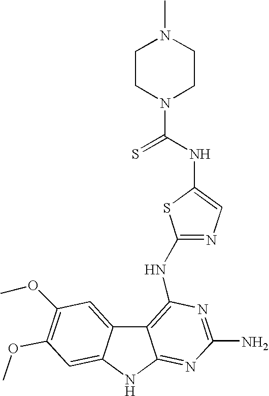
N(C1=CN=C(NC2=C3C4=CC(OC)=C(OC)C=C4NC3=NC(N)=N2)S1)C(N1CCN(C)CC1)=S
